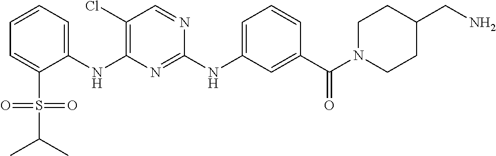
C1=C(S(C(C)C)(=O)=O)C(NC2=C(Cl)C=NC(NC3=CC=CC(C(N4CCC(CN)CC4)=O)=C3)=N2)=CC=C1
